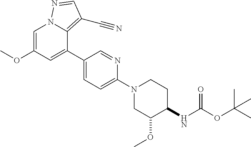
O(C1=CN2C(=C(C#N)C=N2)C(C2=CC=C(N3CC(OC)C(NC(OC(C)(C)C)=O)CC3)N=C2)=C1)C
